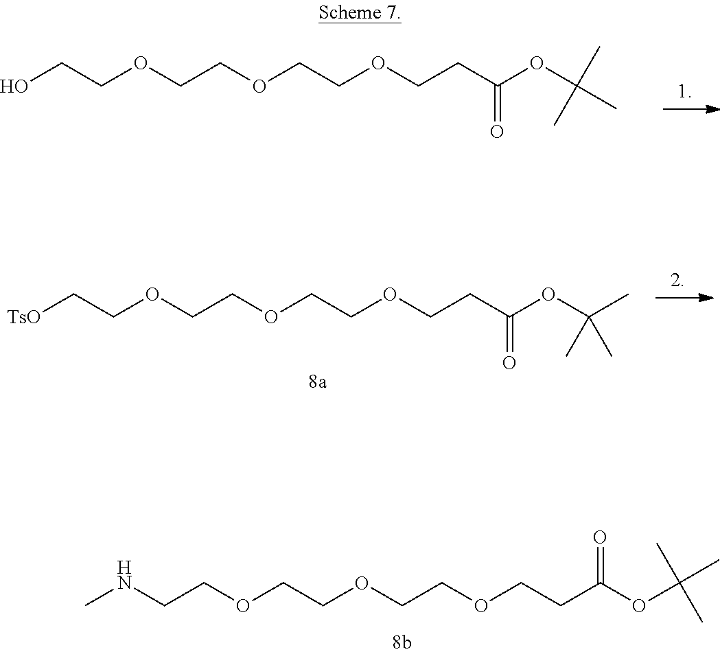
OCCOCCOCCOCCC(OC(C)(C)C)=O.[TsO]CCOCCOCCOCCC(OC(C)(C)C)=O.N(CCOCCOCCOCCC(OC(C)(C)C)=O)C
